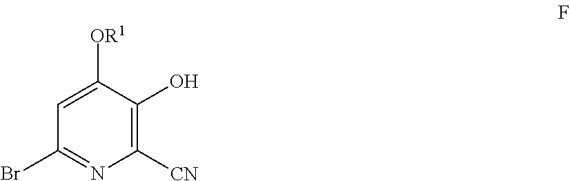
C1(Br)=NC([CN])=C(O)C([OR1])=C1
